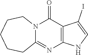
C12=C(C(=O)N3C(=N1)CCCCC3)C(I)=CN2
